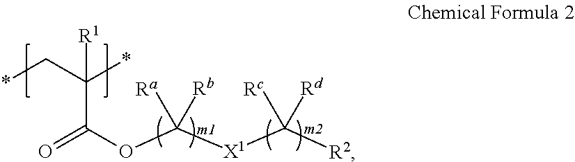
C(C(OC([X1]C([R2])([Rc])[Rd])([Rb])[Ra])=O)(C*)(*)[R1]
